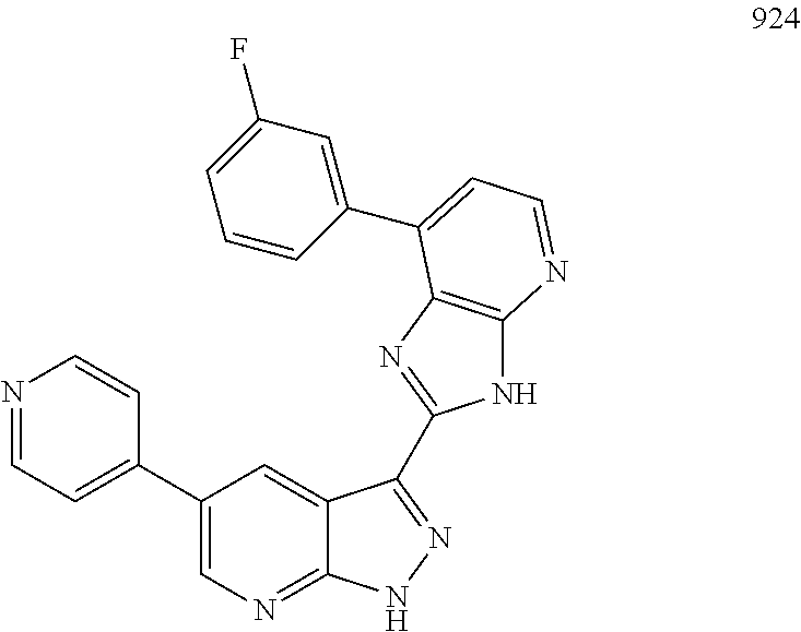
N1=CC=C(C2=CN=C3C(=C2)C(C2=NC4=C(N2)N=CC=C4C2=CC(F)=CC=C2)=NN3)C=C1
